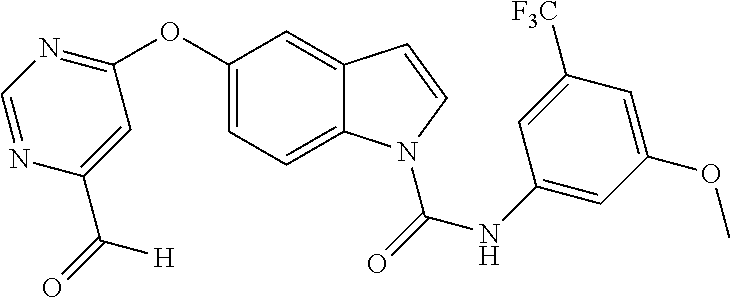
C12=CC(OC3=NC=NC(C([H])=O)=C3)=CC=C1N(C(NC1=CC(OC)=CC([F3C])=C1)=O)C=C2
